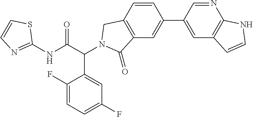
C1(NC(C(C2=CC(F)=CC=C2F)N2CC3=C(C=C(C4=CC5=C(N=C4)NC=C5)C=C3)C2=O)=O)=NC=CS1
